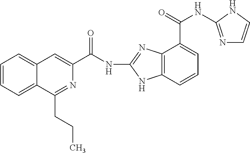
C(NC1=NC2=C(N1)C=CC=C2C(NC1=NC=CN1)=O)(=O)C1=CC2=CC=CC=C2C(CCC)=N1
